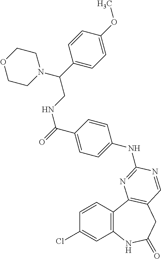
C1(Cl)=CC2=C(C=C1)C1=C(CC(=O)N2)C=NC(NC2=CC=C(C(=O)NCC(C3=CC=C(OC)C=C3)N3CCOCC3)C=C2)=N1
